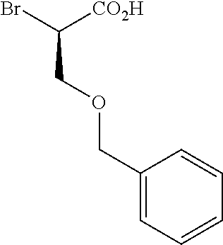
C1(COCC([CO2H])Br)=CC=CC=C1
